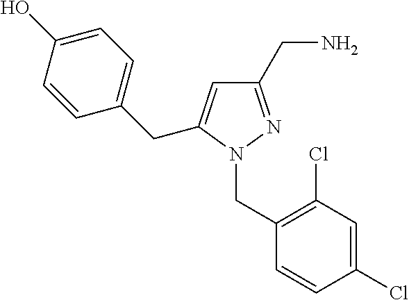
C1(CN2N=C(CN)C=C2CC2=CC=C(O)C=C2)=C(Cl)C=C(Cl)C=C1
